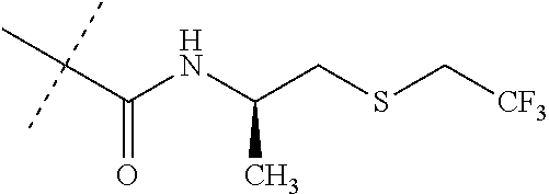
C(C(NC(CSC[CF3])C)=O)(C)(C)C
